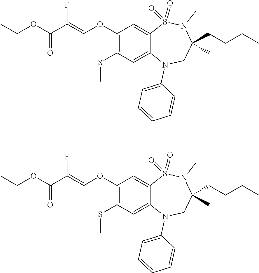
C1(OC=C(C(OCC)=O)F)=C(SC)C=C2C(=C1)S(=O)(=O)N(C)C(CCCC)(C)CN2C1=CC=CC=C1.C1(OC=C(C(OCC)=O)F)=C(SC)C=C2C(=C1)S(=O)(=O)N(C)C(CCCC)(C)CN2C1=CC=CC=C1
